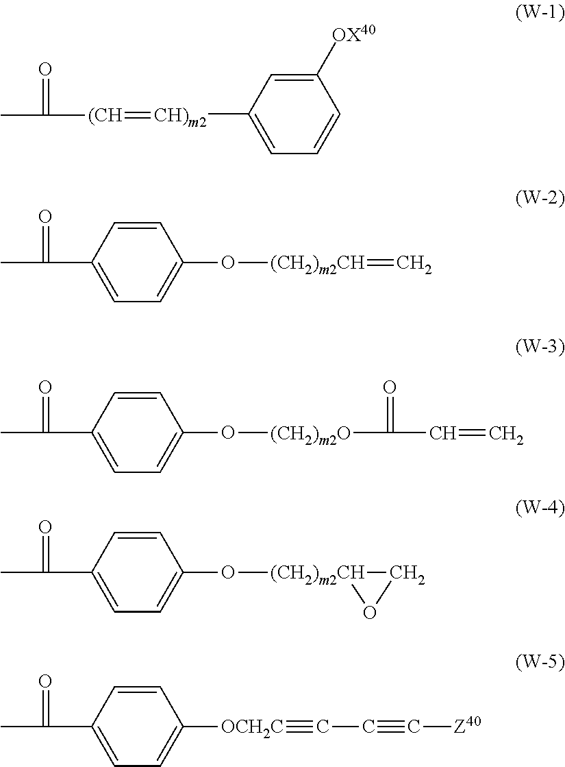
C1=C([CH)m2]=[(CH]C(=O)C)C=C([OX40])C=C1.C1=C(C(C)=O)C=CC(O[(CH2)m2CH]=C)=C1.C1=C(C(C)=O)C=CC(O[(CH2)m2O]C(=O)C=C)=C1.C1=C(C(C)=O)C=CC(O[(CH2)m2CH]2CO2)=C1.C1=C(C(C)=O)C=CC([OCH2C]#CC#C[Z40])=C1
